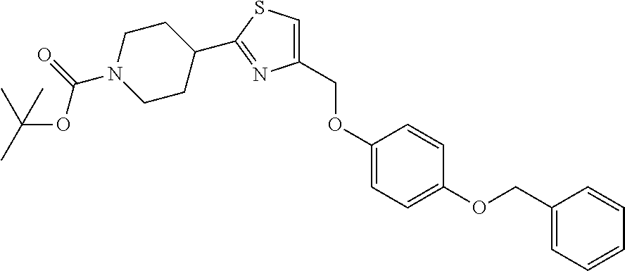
C1(COC2=CC=C(OCC3=CC=CC=C3)C=C2)=CSC(C2CCN(C(=O)OC(C)(C)C)CC2)=N1
